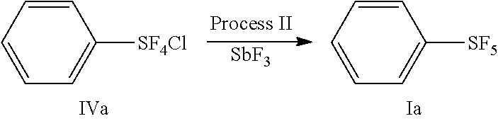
C1=CC=CC([SF4Cl])=C1.C1=CC=CC([SF5])=C1.[SbF3]
